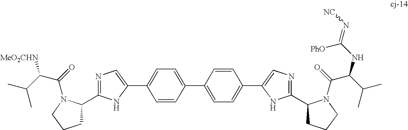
C1=CC(C2=CC=C(C3=CN=C(C4CCCN4C(=O)C(C(C)C)NC(=N[NC])[PhO])N3)C=C2)=CC=C1C1=CN=C(C2CCCN2C(=O)C(C(C)C)[MeO2CHN])N1
